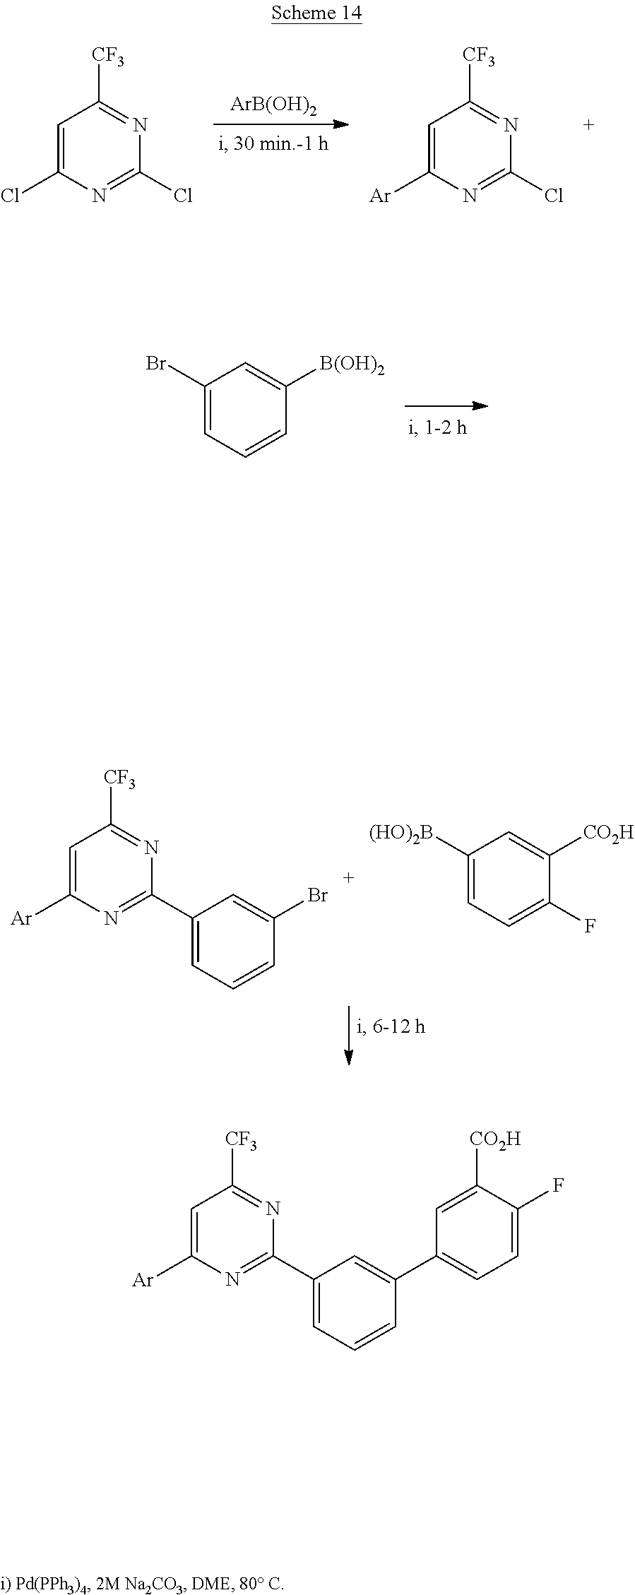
C1(Cl)=CC([CF3])=NC(Cl)=N1.C1([Ar])=CC([CF3])=NC(Cl)=N1.[ArB(OH)2].C1(Br)=CC=CC([B(OH)2])=C1.C1([(HO)2B])=CC=C(F)C([CO2H])=C1.C1([Ar])=CC([CF3])=NC(C2=CC=CC(Br)=C2)=N1.C1([Ar])=CC([CF3])=NC(C2=CC=CC(C3=CC=C(F)C([CO2H])=C3)=C2)=N1
